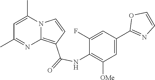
C1=C(C)N2C(=C(C(=O)NC3=C([OMe])C=C(C4=NC=CO4)C=C3F)C=C2)N=C1C
